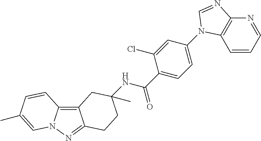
C12=C3N(N=C1CCC(NC(C1=CC=C(N4C5=C(N=CC=C5)N=C4)C=C1Cl)=O)(C)C2)C=C(C)C=C3
